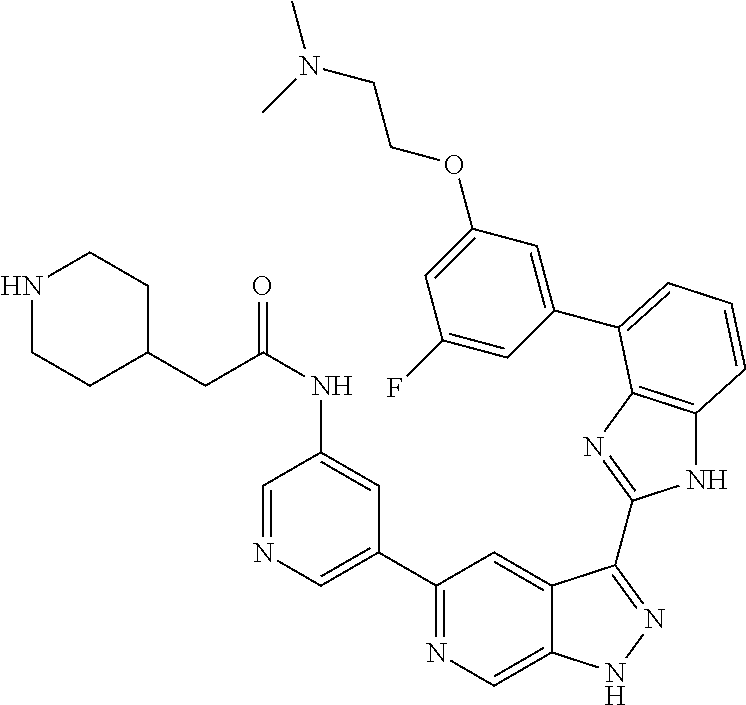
C1(C2=NC=C3C(=C2)C(C2=NC4=C(N2)C=CC=C4C2=CC(OCCN(C)C)=CC(F)=C2)=NN3)=CN=CC(NC(=O)CC2CCNCC2)=C1
